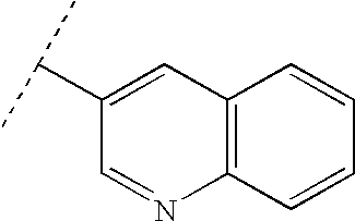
C12=C(C=CC=C1)N=CC(C(C)C)=C2
